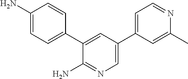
C1(N)=CC=C(C2=CC(C3=CC=NC(C)=C3)=CN=C2N)C=C1
